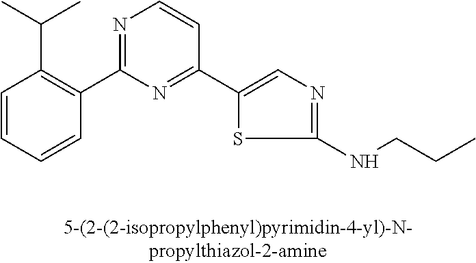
C1=CC=CC(C2=NC=CC(C3=CN=C(NCCC)S3)=N2)=C1C(C)C
